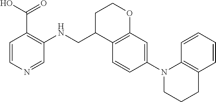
C1=CN=CC(NCC2C3=C(OCC2)C=C(N2CCCC4=C2C=CC=C4)C=C3)=C1C(O)=O
